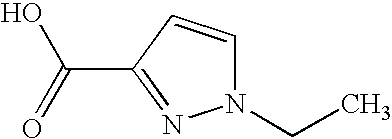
N1(CC)C=CC(C(O)=O)=N1
